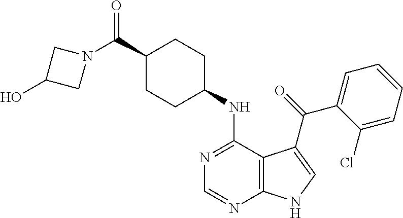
C1(C(N2CC(O)C2)=O)CCC(NC2=NC=NC3=C2C(C(=O)C2=CC=CC=C2Cl)=CN3)CC1
